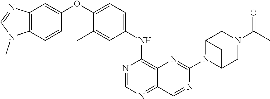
C12=C(C=CC(OC3=CC=C(NC4=C5C(=NC=N4)C=NC(N4C6CN(C(C)=O)CC4C6)=N5)C=C3C)=C1)N(C)C=N2
